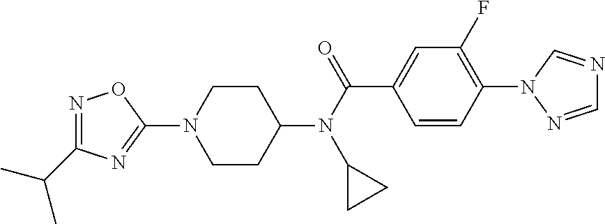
C1(N2CCC(N(C(=O)C3=CC(F)=C(N4N=CN=C4)C=C3)C3CC3)CC2)=NC(C(C)C)=NO1
